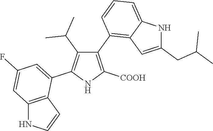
C1(C2=C3C(=CC=C2)NC(CC(C)C)=C3)=C([COOH])NC(C2=CC(F)=CC3=C2C=CN3)=C1C(C)C
